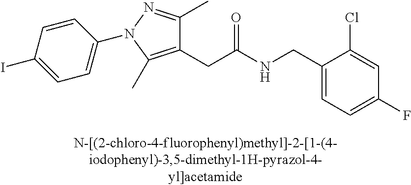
C1=C(F)C=C(Cl)C(CNC(CC2=C(C)N(C3=CC=C(I)C=C3)N=C2C)=O)=C1
